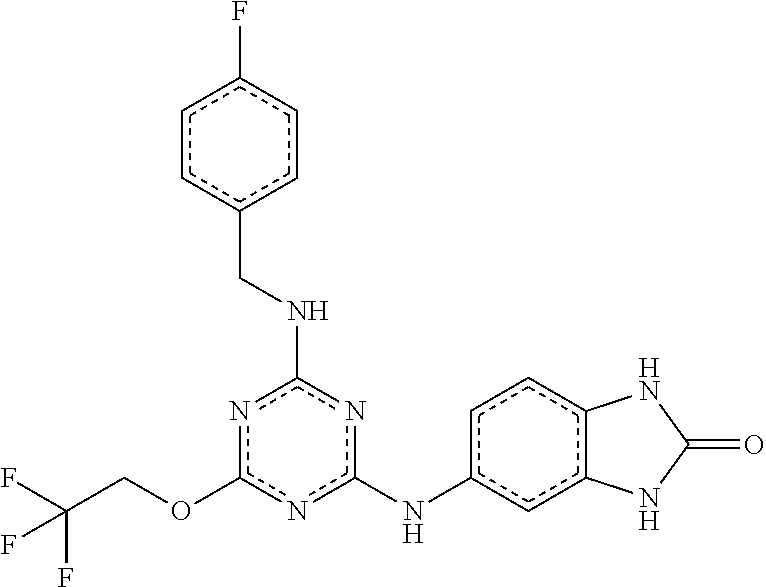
O(c1nc(NCc2ccc(F)cc2)nc(Nc2ccc3c(c2)NC(=O)N3)n1)CC(F)(F)F
